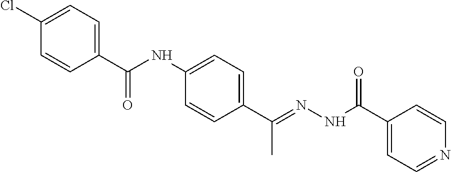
C1(Cl)=CC=C(C(NC2=CC=C(C(=NNC(C3=CC=NC=C3)=O)C)C=C2)=O)C=C1
